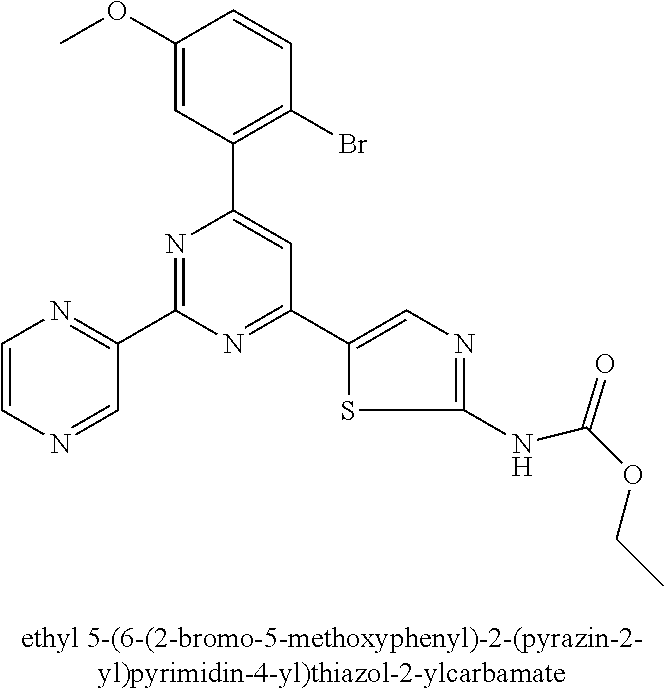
C1(OC)=CC(C2=CC(C3=CN=C(NC(OCC)=O)S3)=NC(C3=NC=CN=C3)=N2)=C(Br)C=C1
